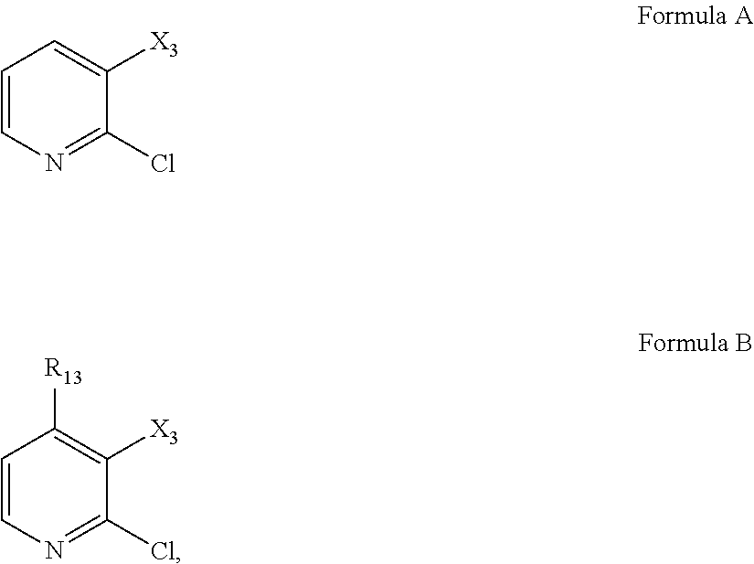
C1=CN=C(Cl)C([X3])=C1.C1=CN=C(Cl)C([X3])=C1[R13]
